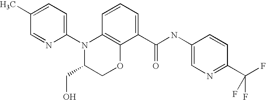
C1(N2C(CO)COC3=C2C=CC=C3C(NC2=CN=C(C(F)(F)F)C=C2)=O)=CC=C(C)C=N1
